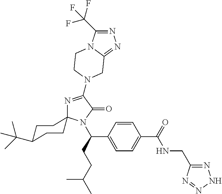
N1=C(C(F)(F)F)N2C(=N1)CN(C1=NC3(N(C(CCC(C)C)C4=CC=C(C(=O)NCC5=NNN=N5)C=C4)C1=O)CCC(C(C)(C)C)CC3)CC2
